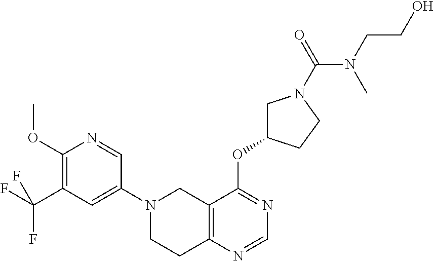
C12=C(N=CN=C1OC1CN(C(=O)N(CCO)C)CC1)CCN(C1=CC(C(F)(F)F)=C(OC)N=C1)C2
